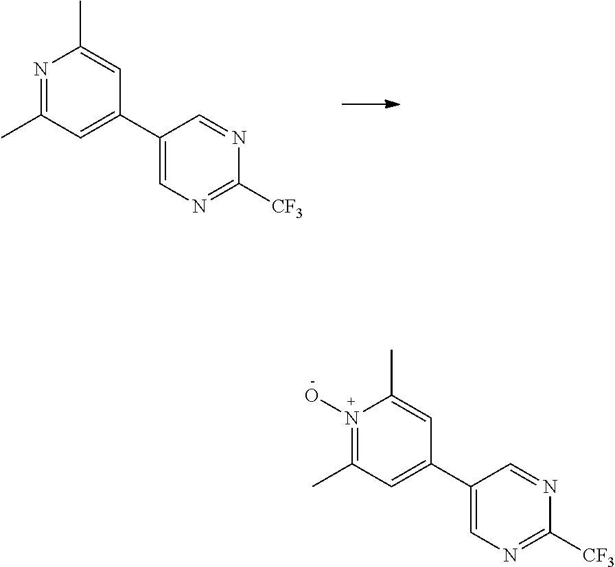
C1(C2=CC(C)=NC(C)=C2)=CN=C([CF3])N=C1.C1(C2=CC(C)=N(O)C(C)=C2)=CN=C([CF3])N=C1
